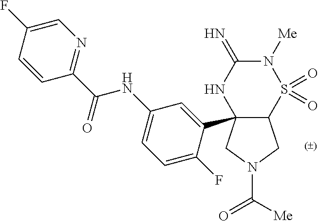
C12(C3=CC(NC(C4=NC=C(F)C=C4)=O)=CC=C3F)C(S(=O)(=O)N([Me])C(=N)N1)CN(C(=O)[Me])C2
